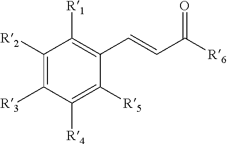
C1([R2])=C([R3])C([R4])=C([R5])C(C=CC([R6])=O)=C1[R1]
